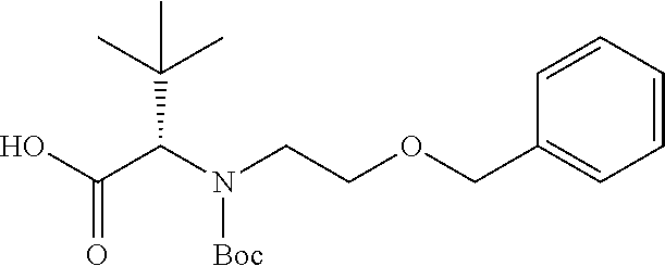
C1=CC=CC(COCCN(C(C(O)=O)C(C)(C)C)[Boc])=C1
